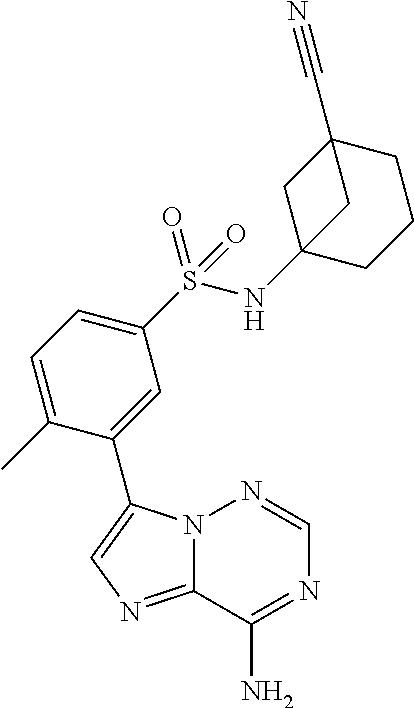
N12C(=NC=C1C1=CC(S(NC34CCCC(C#N)(C3)C4)(=O)=O)=CC=C1C)C(N)=NC=N2
